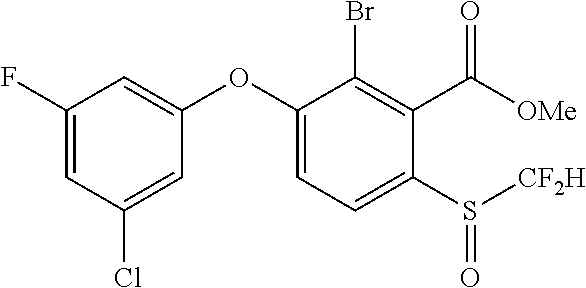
C1(OC2=CC=C(S([CF2H])=O)C(C(=O)[OMe])=C2Br)=CC(F)=CC(Cl)=C1
